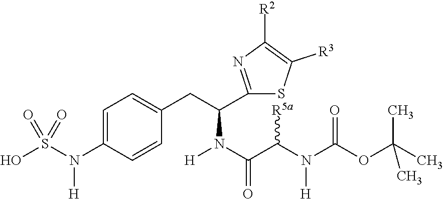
C1=C(N(S(O)(=O)=O)[H])C=CC(CC(N(C(=O)C(N(C(OC(C)(C)C)=O)[H])[R5a])[H])C2=NC([R2])=C([R3])S2)=C1
